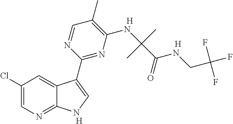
C1(Cl)=CN=C2C(=C1)C(C1=NC(NC(C(=O)NCC(F)(F)F)(C)C)=C(C)C=N1)=CN2.[H].[H].[H]
